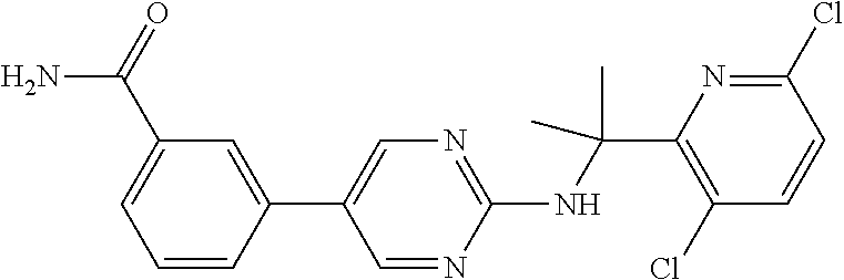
C1(NC(C2=C(Cl)C=CC(Cl)=N2)(C)C)=NC=C(C2=CC(C(=O)N)=CC=C2)C=N1
